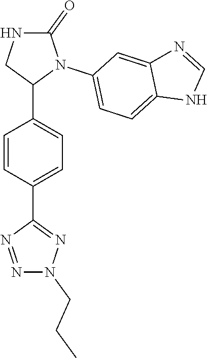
N1C(=O)N(C2=CC=C3C(=C2)N=CN3)C(C2=CC=C(C3=NN(CCC)N=N3)C=C2)C1
